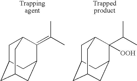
C1C2CC3CC(C(=C(C)C)C1C3)C2.C1C2CC3CC(C(C(C)C)([OOH])C1C3)C2
